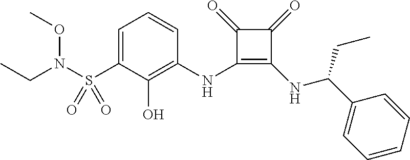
C1=C(S(N(CC)OC)(=O)=O)C(O)=C(NC2=C(NC(C3=CC=CC=C3)CC)C(=O)C2=O)C=C1
